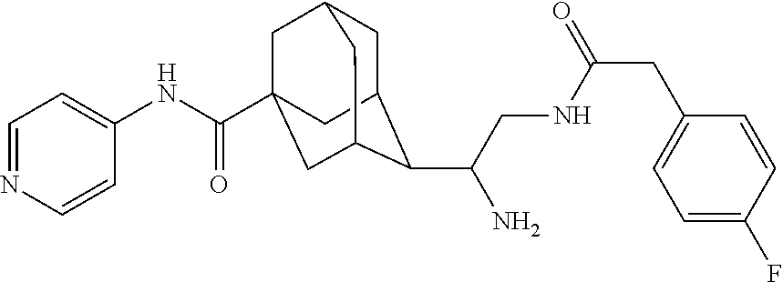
C1C2C(C(CNC(CC3=CC=C(F)C=C3)=O)N)C3CC(C(NC4=CC=NC=C4)=O)(CC1C3)C2
